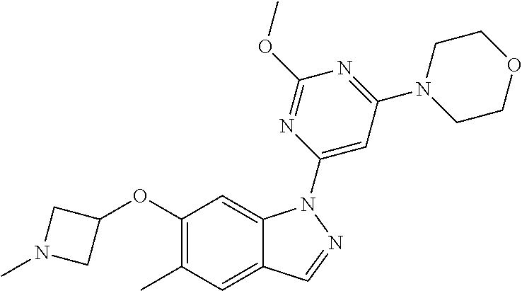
C1(OC2CN(C)C2)=C(C)C=C2C(=C1)N(C1=CC(N3CCOCC3)=NC(OC)=N1)N=C2
